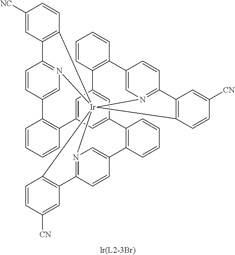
C1=CC2=C(C=C1)C1=CN3=C(C=C1)C1=C(C=CC([CN])=C1)[Ir]3145N3=C(C=CC(=C3)C3=C(C6=CC(=CC2=C6)C2=C(C=CC=C2)C2=CN1=C(C=C2)C1=C4C=CC([NC])=C1)C=CC=C3)C1=C5C=CC([CN])=C1
